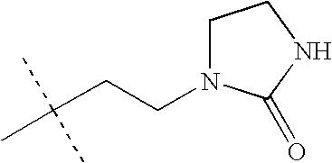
C(CCN1CCNC1=O)(C)(C)C
